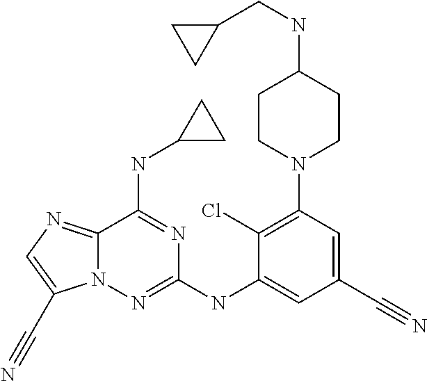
C12=NC=C(C#N)N1N=C(NC1=CC(C#N)=CC(N3CCC(NCC4CC4)CC3)=C1Cl)N=C2NC1CC1
